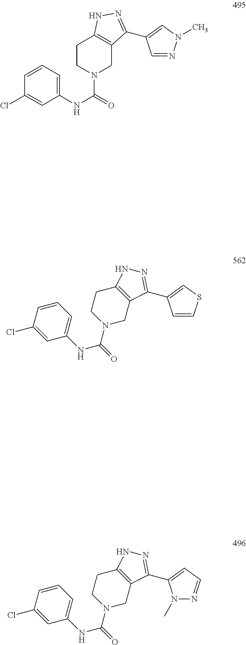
C1=CC=C(NC(=O)N2CC3=C(CC2)NN=C3C2=CN(C)N=C2)C=C1Cl.C1=CC=C(NC(=O)N2CC3=C(CC2)NN=C3C2=CSC=C2)C=C1Cl.C1=CC=C(NC(=O)N2CC3=C(CC2)NN=C3C2=CC=NN2C)C=C1Cl
